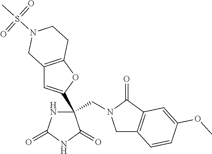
C(C1(C2=CC3=C(O2)CCN(S(C)(=O)=O)C3)NC(=O)NC1=O)N1CC2=C(C1=O)C=C(OC)C=C2
